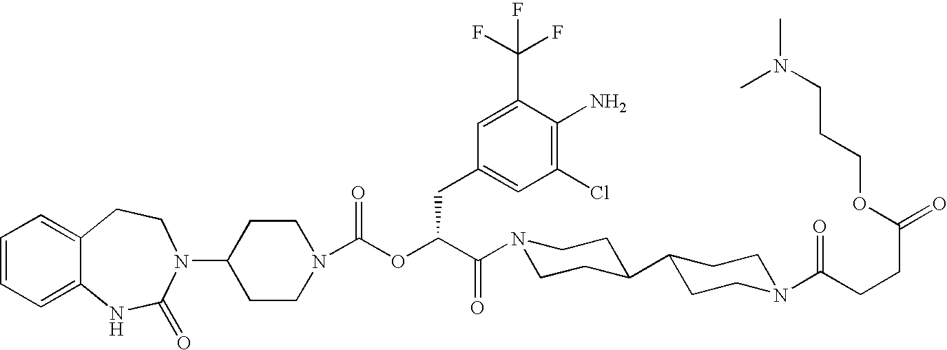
C1=CC=C2C(=C1)CCN(C1CCN(C(OC(C(N3CCC(C4CCN(C(CCC(=O)OCCCN(C)C)=O)CC4)CC3)=O)CC3=CC(Cl)=C(N)C(C(F)(F)F)=C3)=O)CC1)C(=O)N2
